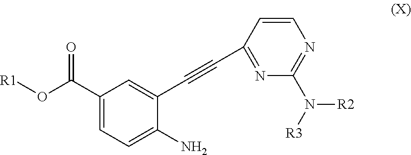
C1(C(O[R1])=O)=CC=C(N)C(C#CC2=NC(N([R2])[R3])=NC=C2)=C1
